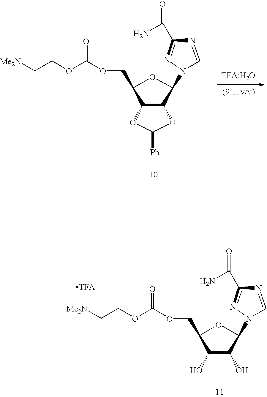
C1(COC(OCC[Me2N])=O)C2C(C(N3N=C(C(N)=O)N=C3)O1)OC([Ph])O2.C1(COC(OCC[Me2N])=O)C(O)C(O)C(N2N=C(C(N)=O)N=C2)O1
